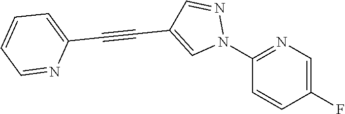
C1(N2N=CC(C#CC3=CC=CC=N3)=C2)=NC=C(F)C=C1
